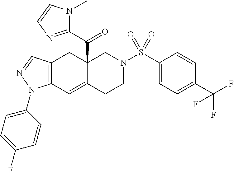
C12(C(C3=NC=CN3C)=O)C(=CC3=C(C1)C=NN3C1=CC=C(F)C=C1)CCN(S(C1=CC=C(C(F)(F)F)C=C1)(=O)=O)C2
